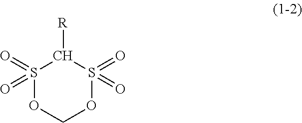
S1(=O)(=O)OCOS(=O)(=O)C1[R]
